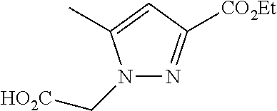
N1=C([CO2Et])C=C(C)N1C[HO2C]
